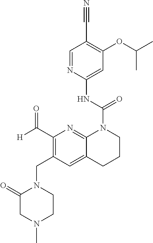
C1(C#N)=C(OC(C)C)C=C(NC(=O)N2C3=NC(C([H])=O)=C(CN4C(=O)CN(C)CC4)C=C3CCC2)N=C1
